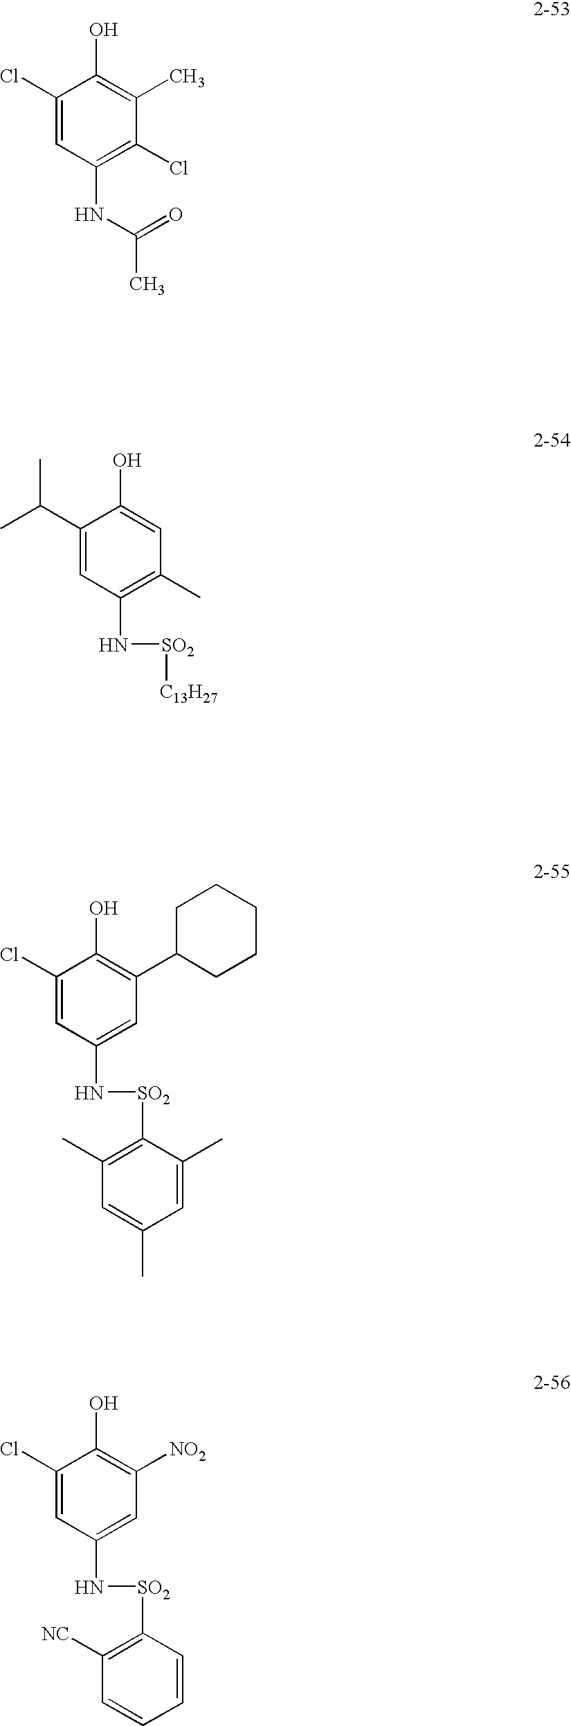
C1(Cl)=CC(NC(C)=O)=C(Cl)C(C)=C1O.C1(C(C)C)=CC(N[SO2][C13H27])=C(C)C=C1O.C1(Cl)=CC(N[SO2]C2=C(C)C=C(C)C=C2C)=CC(C2CCCCC2)=C1O.C1(Cl)=CC(N[SO2]C2=C([NC])C=CC=C2)=CC([NO2])=C1O
